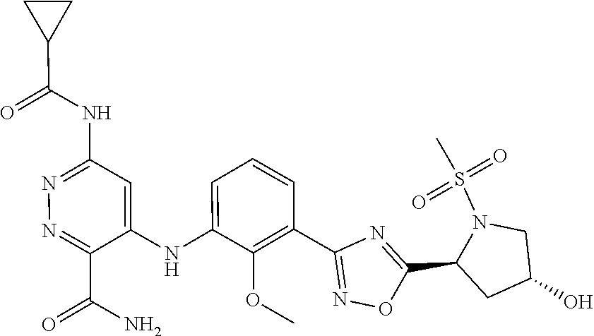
C1=CC=C(NC2=CC(NC(C3CC3)=O)=NN=C2C(N)=O)C(OC)=C1C1=NOC(C2CC(O)CN2S(C)(=O)=O)=N1
